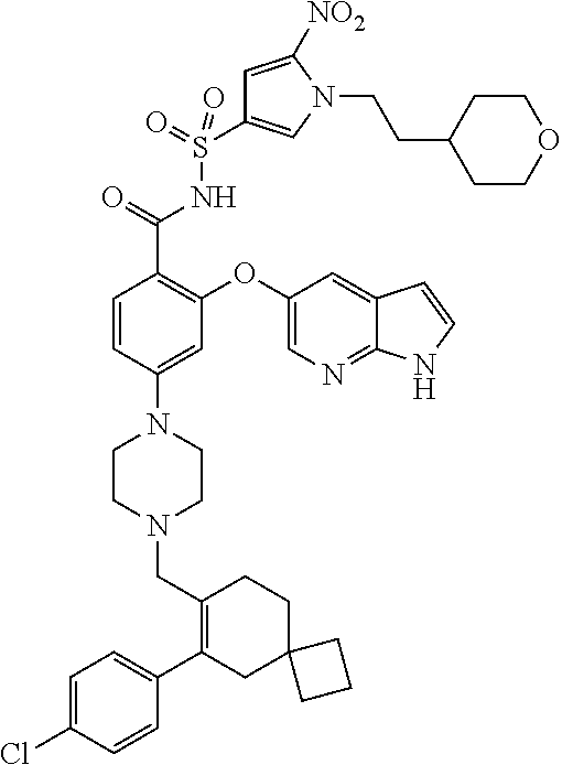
C1=C(Cl)C=CC(C2=C(CN3CCN(C4=CC(OC5=CN=C6C(=C5)C=CN6)=C(C(=O)NS(C5=CN(CCC6CCOCC6)C([NO2])=C5)(=O)=O)C=C4)CC3)CCC3(C2)CCC3)=C1
